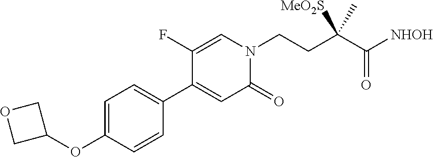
C1=C(OC2COC2)C=CC(C2=CC(=O)N(CCC(C([NHOH])=O)(C)[MeO2S])C=C2F)=C1
